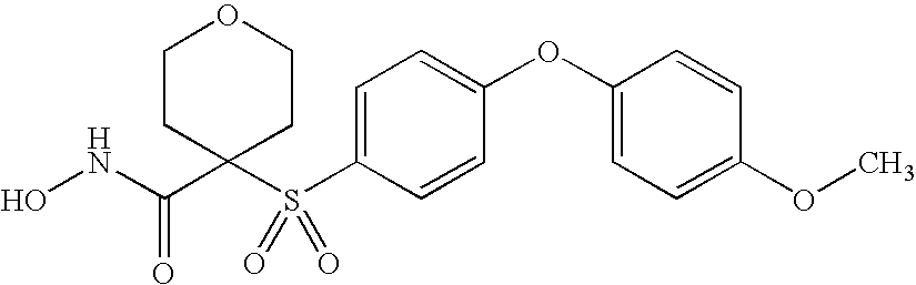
ONC(C1(S(C2=CC=C(OC3=CC=C(OC)C=C3)C=C2)(=O)=O)CCOCC1)=O
